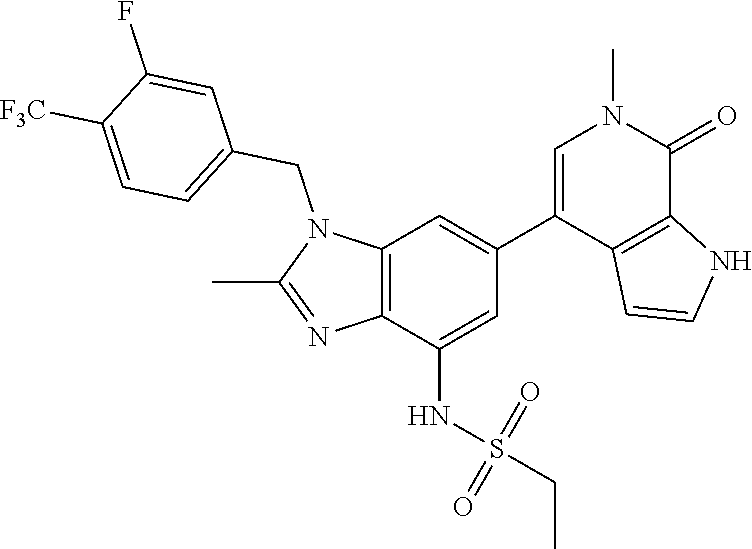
N1(CC2=CC=C([F3C])C(F)=C2)C(C)=NC2=C1C=C(C1=CN(C)C(=O)C3=C1C=CN3)C=C2NS(CC)(=O)=O
